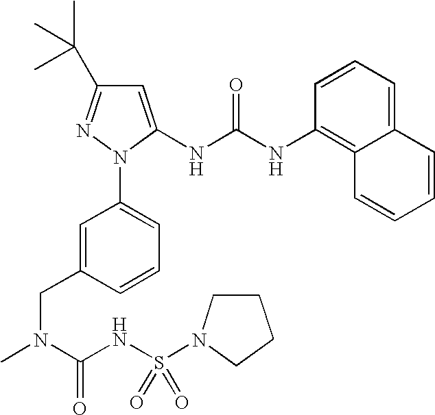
C1=C(CN(C)C(NS(=O)(=O)N2CCCC2)=O)C=CC=C1N1C(NC(NC2=C3C(=CC=C2)C=CC=C3)=O)=CC(C(C)(C)C)=N1
